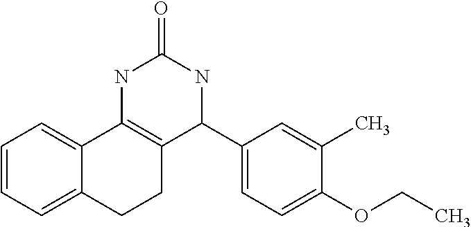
C1=CC=C2C(=C1)C1=C(CC2)C(C2=CC=C(OCC)C(C)=C2)NC(=O)N1
